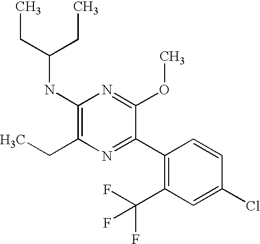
C1(NC(CC)CC)=C(CC)N=C(C2=C(C(F)(F)F)C=C(Cl)C=C2)C(OC)=N1
